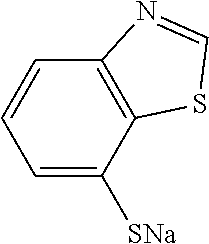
C1=C([SNa])C2=C(C=C1)N=CS2
